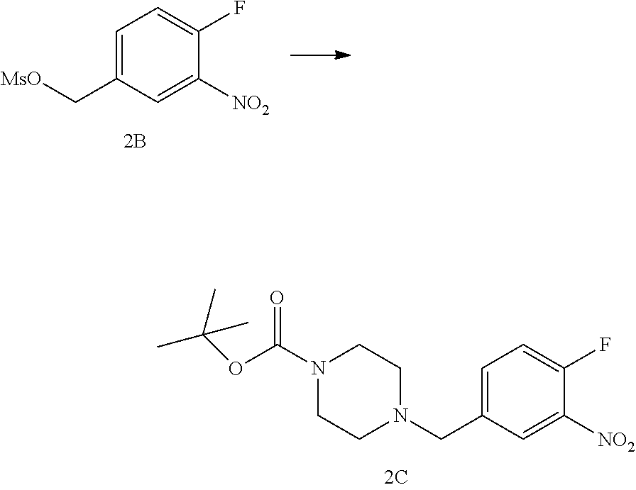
C1=C(C[MsO])C=C([NO2])C(F)=C1.C1=C(CN2CCN(C(OC(C)(C)C)=O)CC2)C=C([NO2])C(F)=C1
